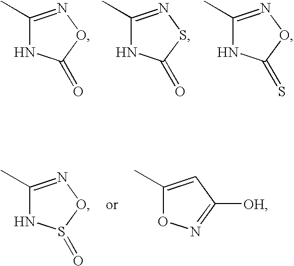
C1(C)=NOC(=O)N1.C1(C)=NSC(=O)N1.C1(C)=NOC(=S)N1.C1(C)=NOS(=O)N1.C1(C)=CC([OH])=NO1
